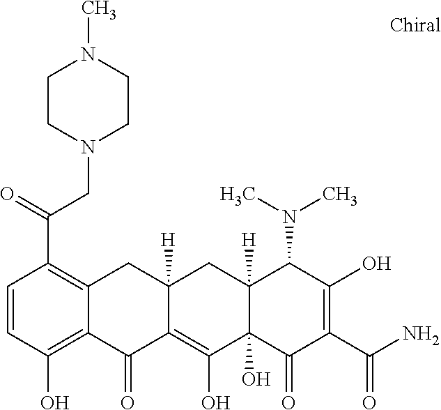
C12([H])C(O)(C(=O)C(C(N)=O)=C(O)C1N(C)C)C(O)=C1C([H])(C2)CC2=C(C(=O)CN3CCN(C)CC3)C=CC(O)=C2C1=O
